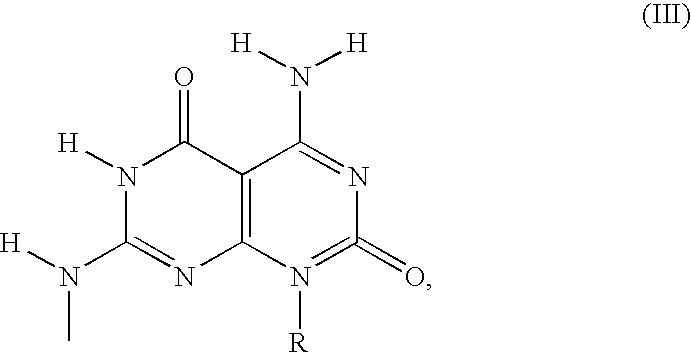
C12=C(N([R])=C(=O)N=C1N([H])[H])N=C(N([H])C)N([H])C2=O
